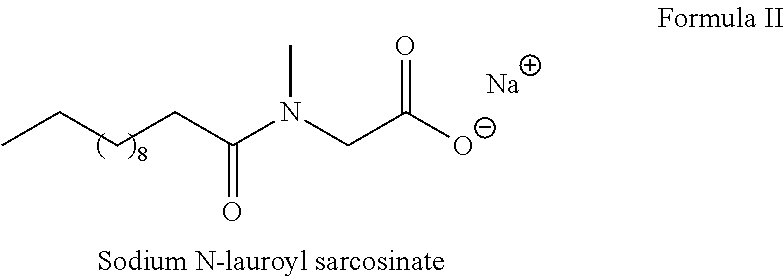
CCCCC(N(CC([O-])=O)C)=O.[Na]
